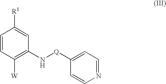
C1=CC([W])=C(N[Q]C2=CC=NC=C2)C=C1[R1]
